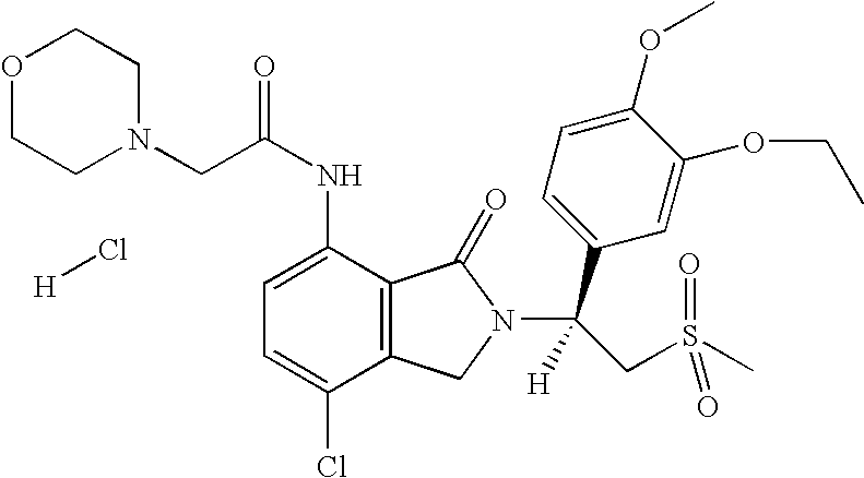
C(C(NC1=CC=C(Cl)C2=C1C(=O)N(C(CS(C)(=O)=O)(C1=CC=C(OC)C(OCC)=C1)[H])C2)=O)N1CCOCC1.[H]Cl
